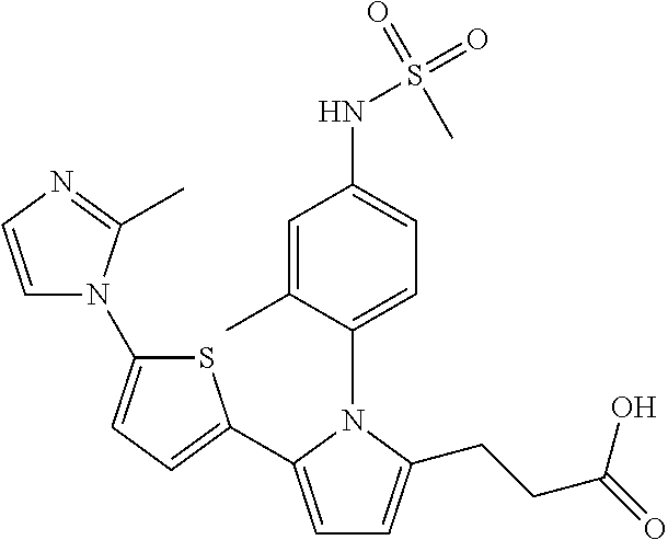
C1=C(C2=CC=C(N3C=CN=C3C)S2)N(C2=CC=C(NS(=O)(=O)C)C=C2C)C(CCC(=O)O)=C1
